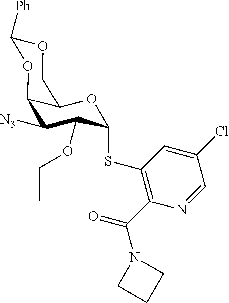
C1([N3])C(OCC)C(SC2=C(C(=O)N3CCC3)N=CC(Cl)=C2)OC2C1OC([Ph])OC2
